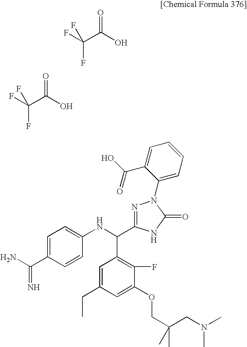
FC(C(O)=O)(F)F.FC(C(O)=O)(F)F.C1=C(C(=N)N)C=CC(NC(C2=C(F)C(OCC(CN(C)C)(C)C)=CC(CC)=C2)C2=NN(C3=CC=CC=C3C(O)=O)C(=O)N2)=C1
